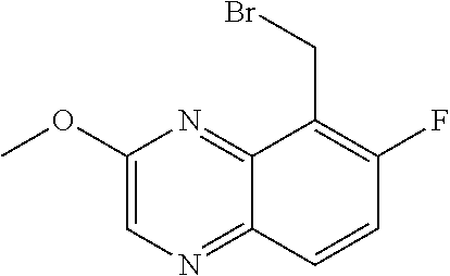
C1(OC)=CN=C2C(=N1)C(CBr)=C(F)C=C2
